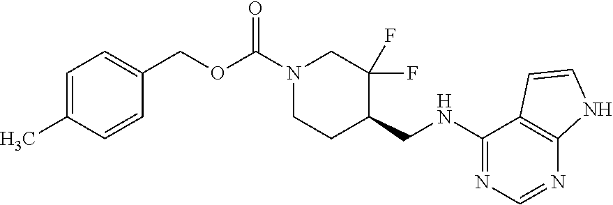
C1(COC(N2CCC(CNC3=NC=NC4=C3C=CN4)C(F)(F)C2)=O)=CC=C(C)C=C1
